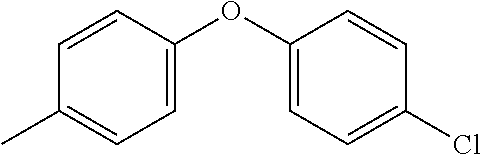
C1=CC(OC2=CC=C(Cl)C=C2)=CC=C1C
